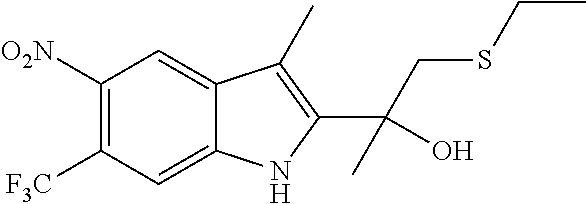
C1([O2N])=C([F3C])C=C2C(=C1)C(C)=C(C(CSCC)(C)O)N2
